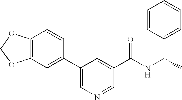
C12=C(C=C(C3=CN=CC(C(NC(C4=CC=CC=C4)C)=O)=C3)C=C1)OCO2
